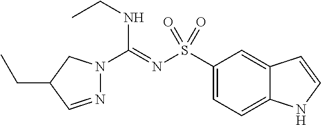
C1(S(N=C(NCC)N2N=CC(CC)C2)(=O)=O)=CC=C2C(=C1)C=CN2
